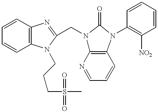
C1=CC2=C(C=C1)N(CCCS(C)(=O)=O)C(CN1C3=C(C=CC=N3)N(C3=C([NO2])C=CC=C3)C1=O)=N2
